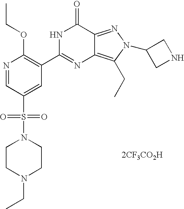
[2CF3CO2H].C1CN(CC)CCN1S(C1=CC(C2=NC3=C(CC)N(C4CNC4)N=C3C(=O)N2)=C(OCC)N=C1)(=O)=O
